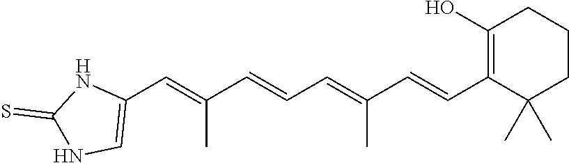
C1(C=C(C=CC=C(C=CC2=C(O)CCCC2(C)C)C)C)=CNC(=S)N1
